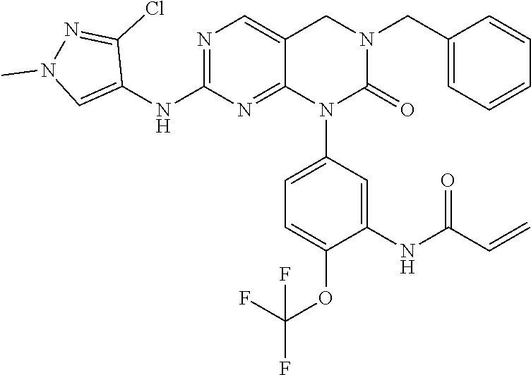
C1(NC2=NC=C3C(=N2)N(C2=CC=C(OC(F)(F)F)C(NC(C=C)=O)=C2)C(=O)N(CC2=CC=CC=C2)C3)=CN(C)N=C1Cl
